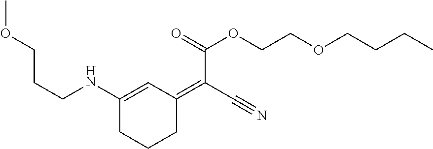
C(CNC1=CC(=C(C#N)C(=O)OCCOCCCC)CCC1)COC
